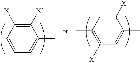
C1(C)=C([X])C=C(C)C([X])=C1.C1=CC=C(C)C([X])=C1[X]
